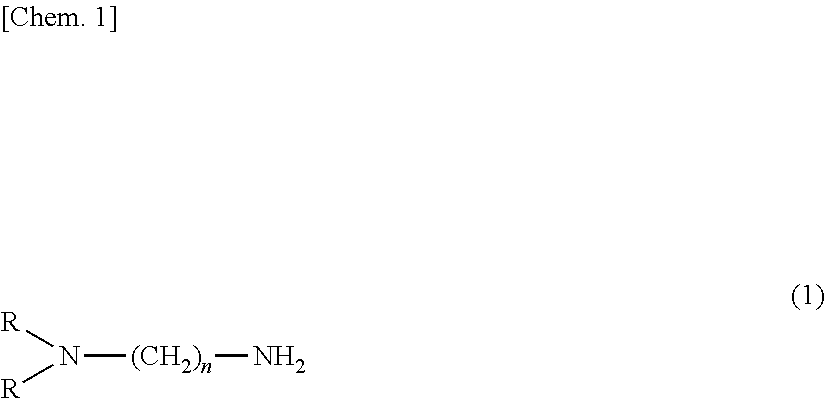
N([(CH2)n]N)([R])[R]
